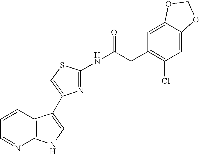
C1=CC2=C(N=C1)NC=C2C1=CSC(NC(CC2=C(Cl)C=C3C(=C2)OCO3)=O)=N1
